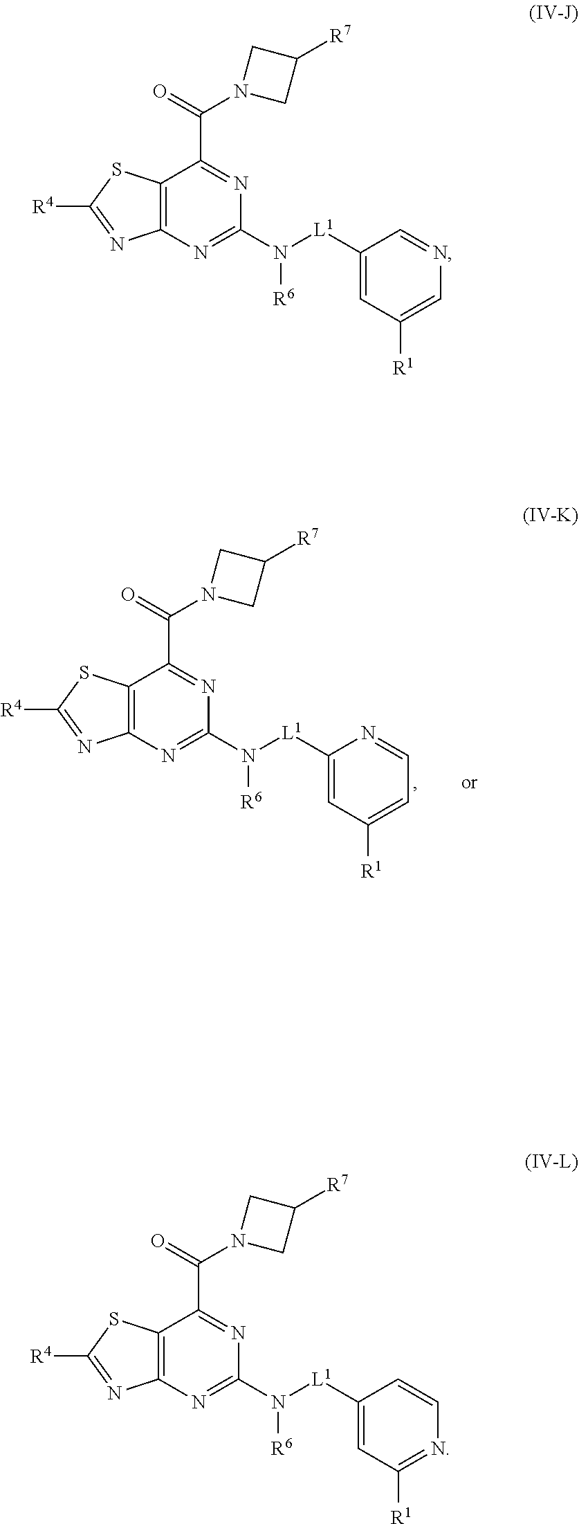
C12=C(N=C(N([L1]C3=CC([R1])=CN=C3)[R6])N=C1C(=O)N1CC([R7])C1)N=C([R4])S2.C12=C(N=C(N([L1]C3=CC([R1])=NC=C3)[R6])N=C1C(=O)N1CC([R7])C1)N=C([R4])S2.C12=C(N=C(N([L1]C3=CC([R1])=CC=N3)[R6])N=C1C(=O)N1CC([R7])C1)N=C([R4])S2
